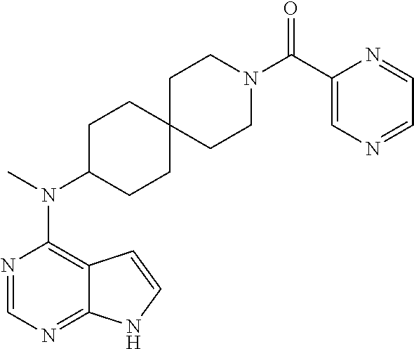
N1=CN=C2C(=C1N(C)C1CCC3(CC1)CCN(C(C1=CN=CC=N1)=O)CC3)C=CN2
